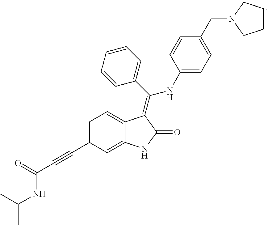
C1=C(C#CC(=O)NC(C)C)C=C2C(=C1)C(=C(C1=CC=CC=C1)NC1=CC=C(CN3CCCC3)C=C1)C(=O)N2
